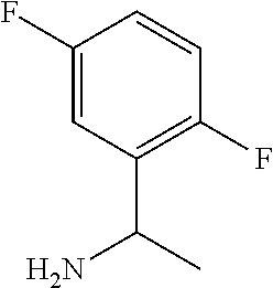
C1(F)=CC(C(N)C)=C(F)C=C1
